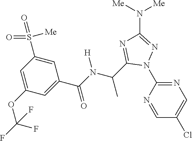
C1=NC(N2N=C(N([Me])[Me])N=C2C(C)N([H])C(=O)C2=CC(OC(F)(F)F)=CC(S(=O)(=O)[Me])=C2)=NC=C1Cl
